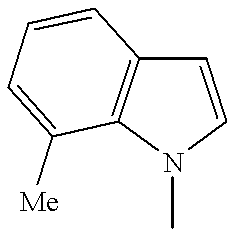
C1=CN(C)C2=C1C=CC=C2[Me]
